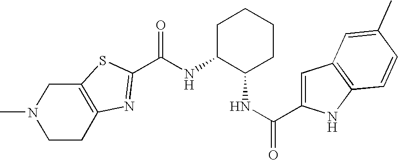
CN1CCC2=C(C1)SC(C(NC1C(NC(=O)C3=CC4=C(N3)C=CC(C)=C4)CCCC1)=O)=N2
